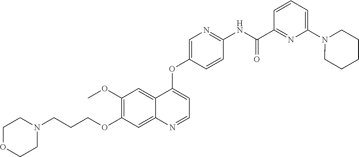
C1OCCN(CCCOC2=C(OC)C=C3C(=C2)N=CC=C3OC2=CN=C(NC(C3=NC(N4CCCCC4)=CC=C3)=O)C=C2)C1
